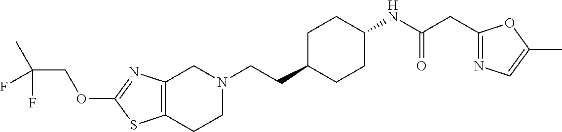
C12=C(CCN(CCC3CCC(NC(CC4=NC=C(C)O4)=O)CC3)C1)SC(OCC(C)(F)F)=N2
